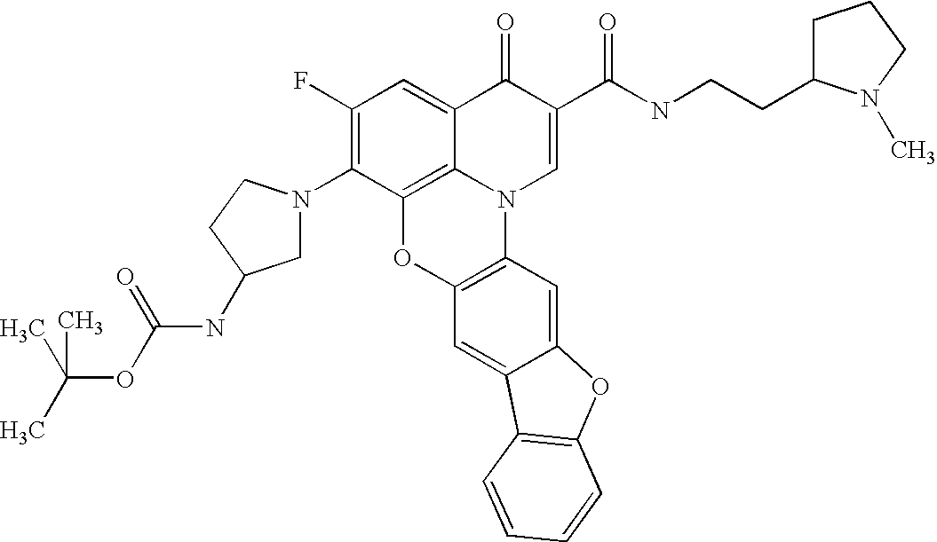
C1(F)=C(N2CC(NC(OC(C)(C)C)=O)CC2)C2=C3C(=C1)C(=O)C(C(=O)NCCC1CCCN1C)=CN3C1=C(O2)C=C2C(=C1)OC1=C2C=CC=C1
